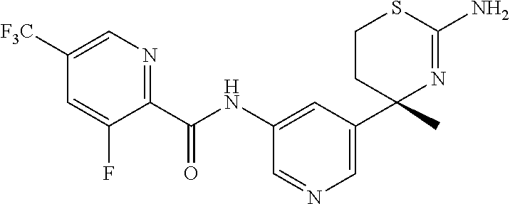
C1(C(NC2=CC(C3(C)N=C(N)SCC3)=CN=C2)=O)=NC=C([F3C])C=C1F
